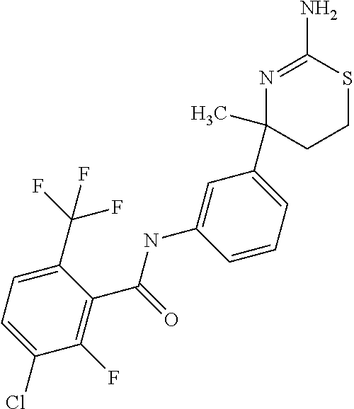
N(C1=CC(C2(C)CCSC(N)=N2)=CC=C1)C(C1=C(F)C(Cl)=CC=C1C(F)(F)F)=O
